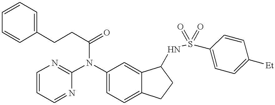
C1=CC(CCC(=O)N(C2=CC=C3C(=C2)C(NS(C2=CC=C([Et])C=C2)(=O)=O)CC3)C2=NC=CC=N2)=CC=C1
